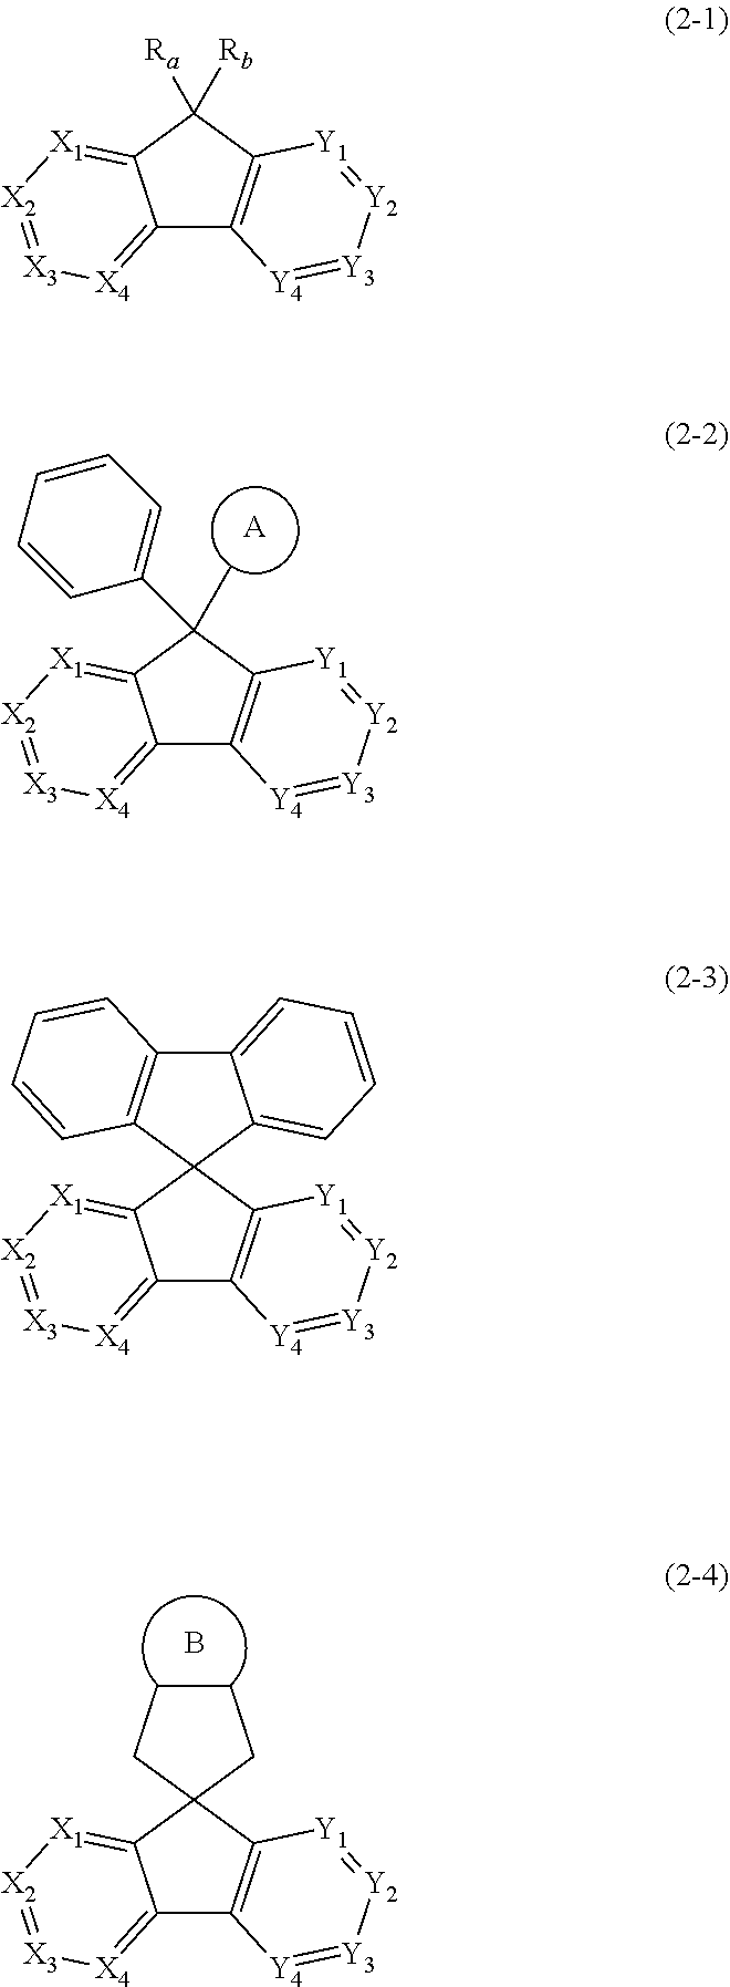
C12=[X4][X3]=[X2][X1]=C1C(C)(C1=CC=CC=C1)C1=C2[Y4]=[Y3][Y2]=[Y1]1.[A].C12=[X4][X3]=[X2][X1]=C1C1(C3=C2[Y4]=[Y3][Y2]=[Y1]3)CCCC1.B.C12=[X4][X3]=[X2][X1]=C1C([Rb])([Ra])C1=C2[Y4]=[Y3][Y2]=[Y1]1.C12=[X4][X3]=[X2][X1]=C1C1(C3=C2[Y4]=[Y3][Y2]=[Y1]3)C2=CC=CC=C2C2=C1C=CC=C2
